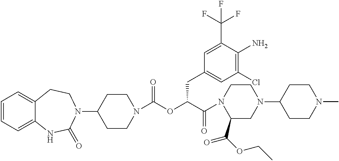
C1=CC=C2C(=C1)CCN(C1CCN(C(OC(C(N3C(C(OCC)=O)CN(C4CCN(C)CC4)CC3)=O)CC3=CC(Cl)=C(N)C(C(F)(F)F)=C3)=O)CC1)C(=O)N2
